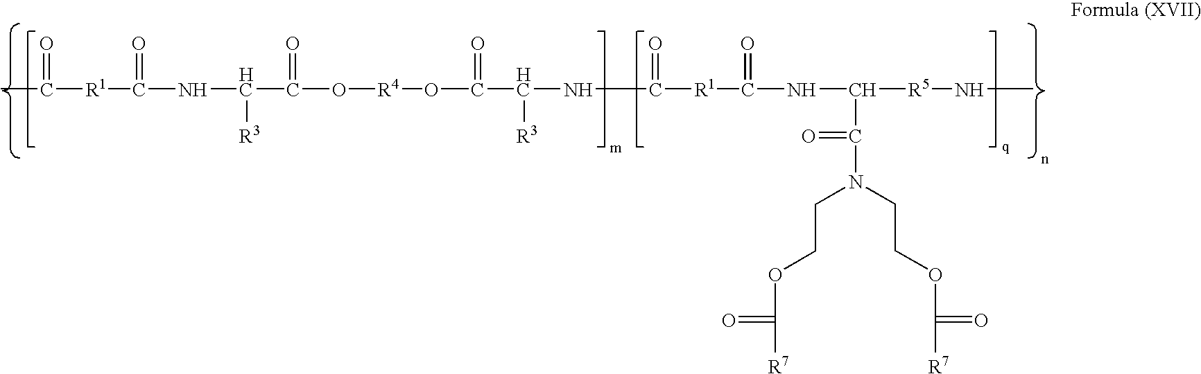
CC([R1]C(NC(C(O[R4]OC(C(NC([R1]C(NC([R5]NC)C(=O)N(CCOC([R7])=O)CCOC([R7])=O)=O)=O)[R3])=O)=O)[R3])=O)=O
